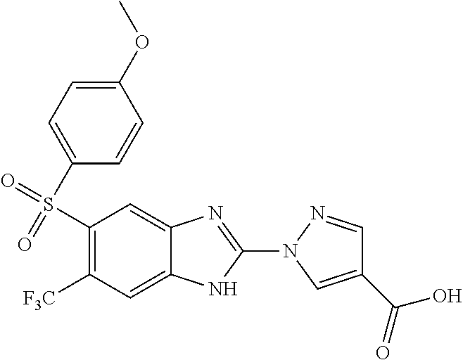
C1(S(=O)(=O)C2=CC=C(OC)C=C2)=C([F3C])C=C2C(=C1)N=C(N1C=C(C(=O)O)C=N1)N2
